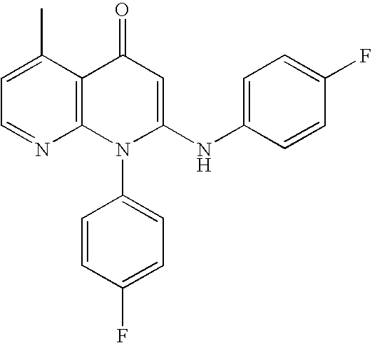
C1=NC2=C(C(C)=C1)C(=O)C=C(NC1=CC=C(F)C=C1)N2C1=CC=C(F)C=C1
